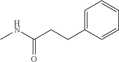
C1=C(CCC(NC)=O)C=CC=C1
